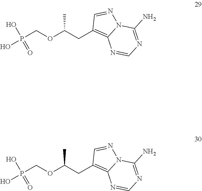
P(COC(CC1=C2N(N=C1)C(N)=NC=N2)C)(O)(O)=O.P(COC(CC1=C2N(N=C1)C(N)=NC=N2)C)(O)(O)=O
